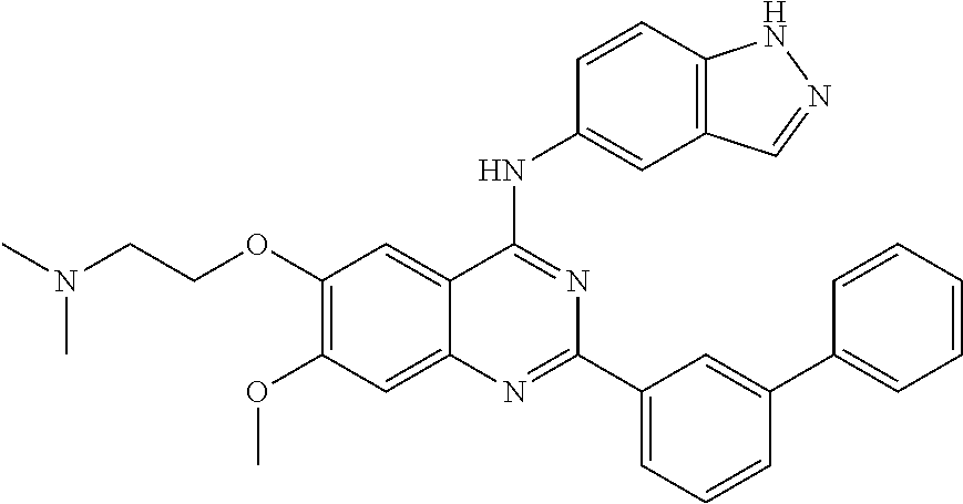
C1(C2=CC(C3=NC4=CC(OC)=C(OCCN(C)C)C=C4C(NC4=CC5=C(C=C4)NN=C5)=N3)=CC=C2)=CC=CC=C1
